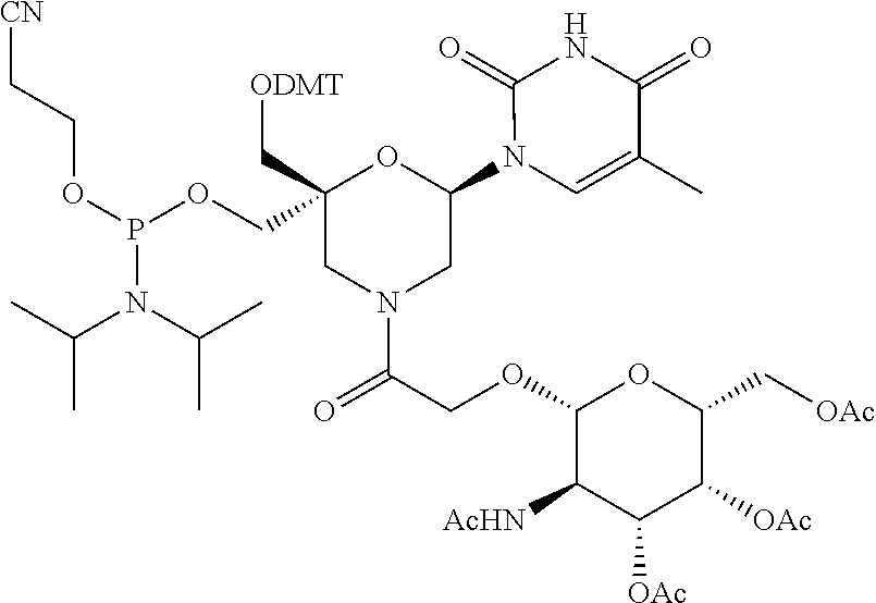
C1(N2C=C(C)C(=O)NC2=O)OC(COP(OCC[CN])N(C(C)C)C(C)C)(C[ODMT])CN(C(COC2OC(C[OAc])C([OAc])C([OAc])C2[AcHN])=O)C1
